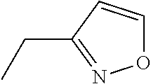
C(C1=NOC=C1)C
